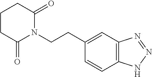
C1C(=O)N(CCC2=CC3=C(C=C2)NN=N3)C(=O)CC1
